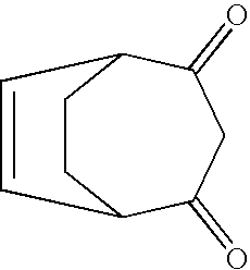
C1CC2C(=O)CC(=O)C1C=C2
